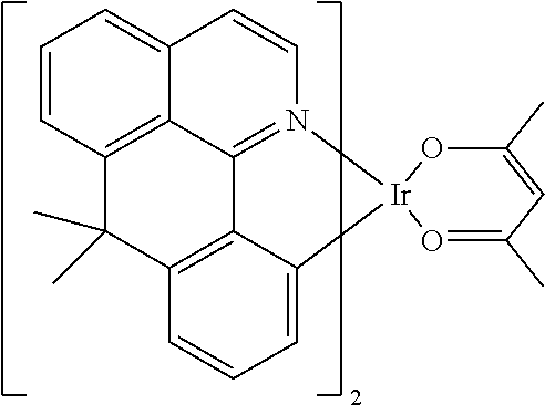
C12=C3C(C)(C)C4=C5C1=N(C=CC2=CC=C3)[Ir]1(C5=CC=C4)O=C(C)C=C(C)O1
